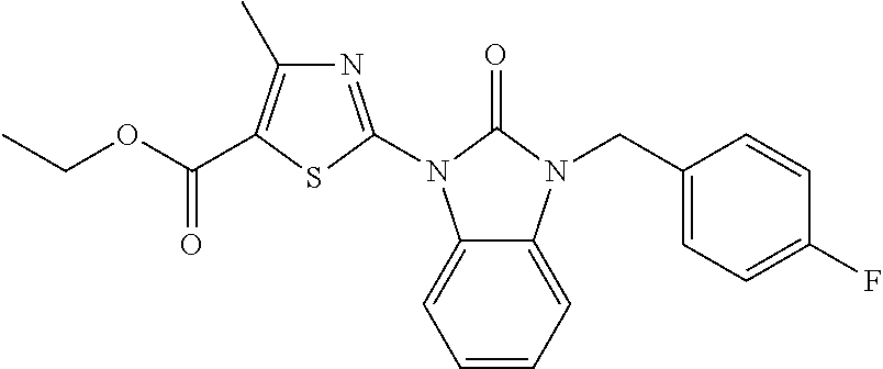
N1=C(N2C3=CC=CC=C3N(CC3=CC=C(F)C=C3)C2=O)SC(C(OCC)=O)=C1C
